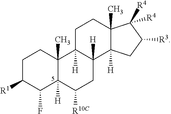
C1C([R1])C(F)C2([H])C(C)(C1)C1([H])C([H])(CC2[R10C])C2([H])C(C)(CC1)C([R4])([R4])C([R3])C2
